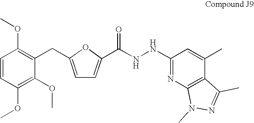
C1=CC(OC)=C(CC2=CC=C(C(=O)NNC3=NC4=C(C(C)=C3)C(C)=NN4C)O2)C(OC)=C1OC
